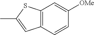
C12=C(C=CC([OMe])=C1)C=C(C)S2
